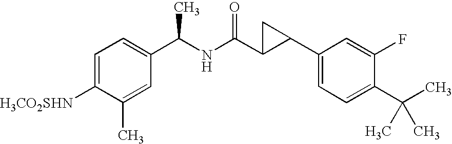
C1=C([H3CO2SHN])C(C)=CC(C(NC(C2C(C3=CC=C(C(C)(C)C)C(F)=C3)C2)=O)C)=C1
